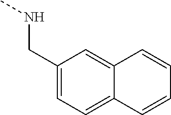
CNCC1=CC=C2C(=C1)C=CC=C2
